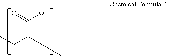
C(C(C)CC)(=O)O
